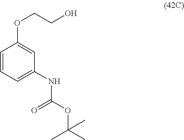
C1=CC=C(NC(=O)OC(C)(C)C)C=C1OCCO
